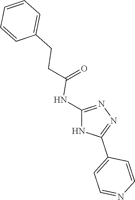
C1=C(CCC(=O)NC2=NN=C(C3=CC=NC=C3)N2)C=CC=C1
